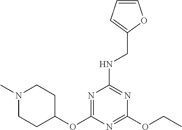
O(C1CCN(C)CC1)C1=NC(NCC2=CC=CO2)=NC(OCC)=N1
